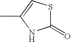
S1C(=O)NC(C)=C1
